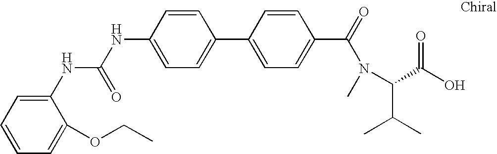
C1=C(NC(=O)NC2=CC=CC=C2OCC)C=CC(C2=CC=C(C(=O)N(C(C(C)C)C(O)=O)C)C=C2)=C1
